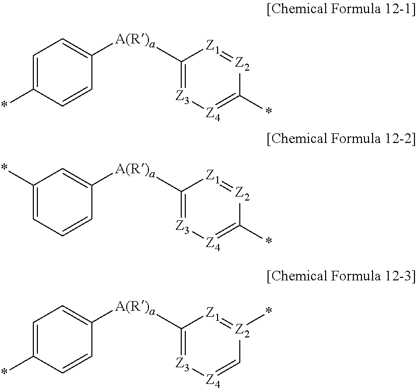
C1=C(*)C=CC([A(R)a]C2=[Z3][Z4]=C[Z2](*)=[Z1]2)=C1.C1(*)=CC=CC([A(R)a]C2=[Z3][Z4]=C(*)[Z2]=[Z1]2)=C1.C1=C(*)C=CC([A(R)a]C2=[Z3][Z4]=C(*)[Z2]=[Z1]2)=C1
